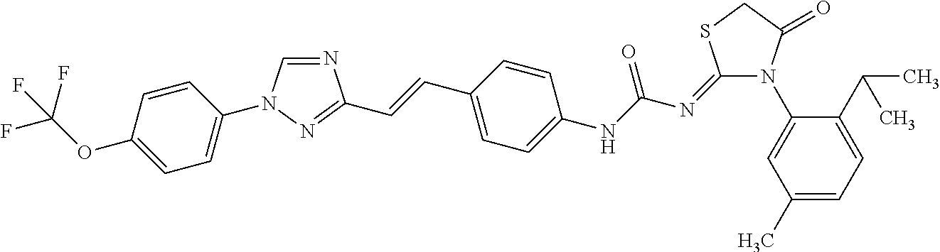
N1=CN(C2=CC=C(OC(F)(F)F)C=C2)N=C1C=CC1=CC=C(NC(N=C2N(C3=CC(C)=CC=C3C(C)C)C(=O)CS2)=O)C=C1
